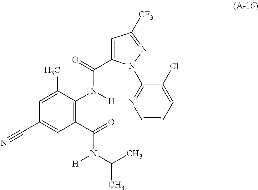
C1(C(=O)N(C(C)C)[H])=C(N([H])C(=O)C2=CC([CF3])=NN2C2=NC=CC=C2Cl)C(C)=CC(C#N)=C1
